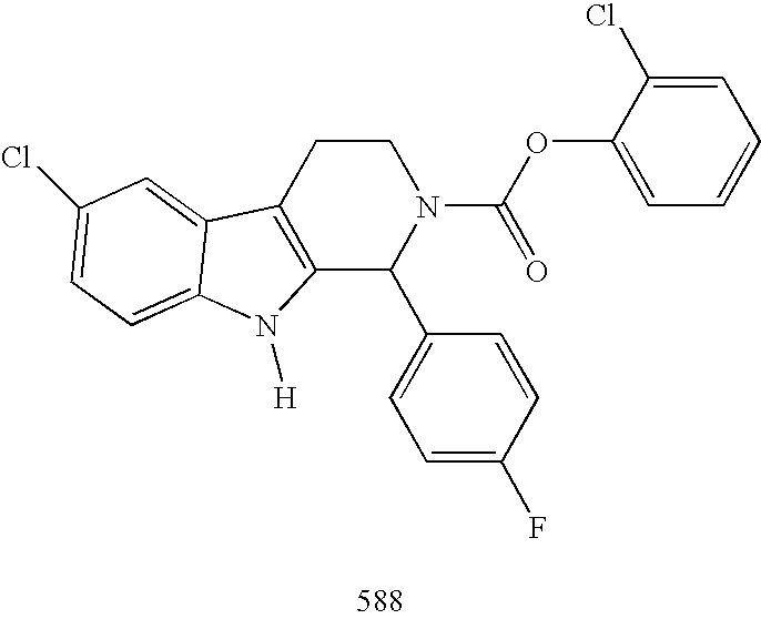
C12=C(CCN(C(OC3=CC=CC=C3Cl)=O)C1C1=CC=C(F)C=C1)C1=CC(Cl)=CC=C1N2[H]
